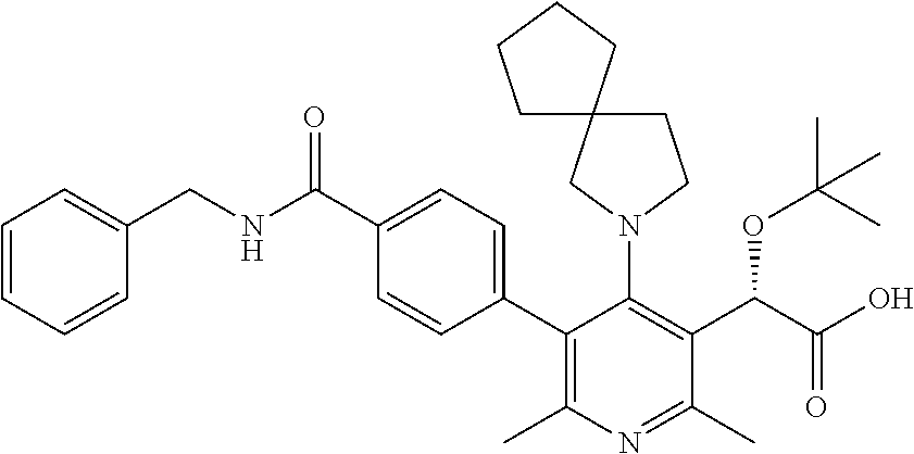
C1(C2=C(C)N=C(C)C(C(OC(C)(C)C)C(=O)O)=C2N2CC3(CC2)CCCC3)=CC=C(C(NCC2=CC=CC=C2)=O)C=C1
